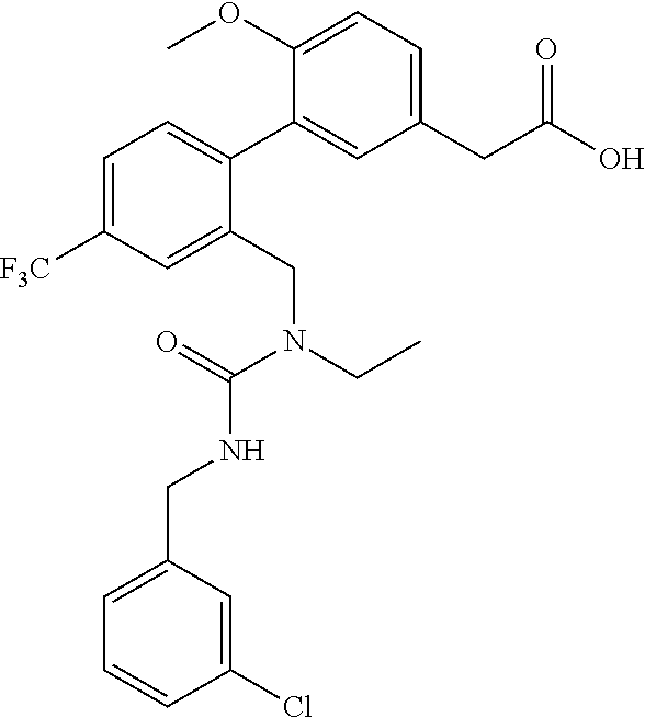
C1(CC(O)=O)=CC=C(OC)C(C2=CC=C([F3C])C=C2CN(CC)C(=O)NCC2=CC=CC(Cl)=C2)=C1
